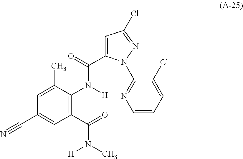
C1(C(=O)N(C)[H])=C(N([H])C(=O)C2=CC(Cl)=NN2C2=NC=CC=C2Cl)C(C)=CC(C#N)=C1
